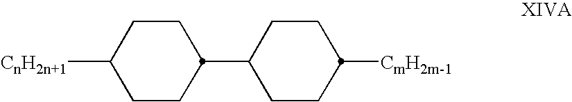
C1CC(C2CCC([CmH2m-1])CC2)CCC1[CnH2n+1]
